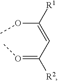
C(C=C(OC)[R1])(=OC)[R2]
